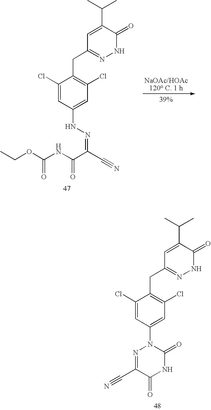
C1(Cl)=CC(N2N=C(C#N)C(=O)NC2=O)=CC(Cl)=C1CC1=NNC(=O)C(C(C)C)=C1.C1(Cl)=CC(NN=C(C#N)C(NC(OCC)=O)=O)=CC(Cl)=C1CC1=NNC(=O)C(C(C)C)=C1
